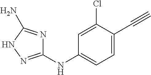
C1=C(Cl)C(C#C)=CC=C1NC1=NNC(N)=N1
